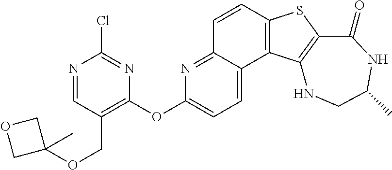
C1=CC2=C(C3=CC=C(OC4=C(COC5(C)COC5)C=NC(Cl)=N4)N=C13)C1=C(S2)C(=O)NC(C)CN1
